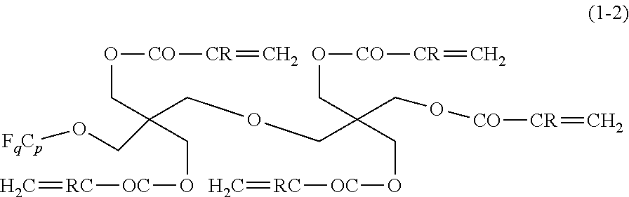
[FqCp]OCC(COCC(CO[CO][CR]=C)(CO[OC][RC]=C)CO[CO][CR]=C)(CO[OC][RC]=C)CO[CO][CR]=C
